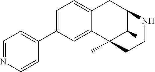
C1=C(C2=CC=NC=C2)C=C2C(=C1)CC1C(C)C2(C)CCN1
